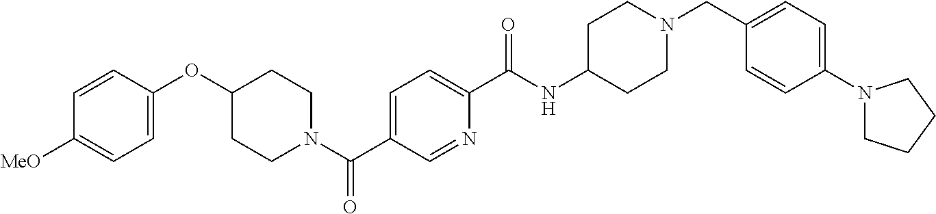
C1=C(OC2CCN(C(C3=CC=C(C(NC4CCN(CC5=CC=C(N6CCCC6)C=C5)CC4)=O)N=C3)=O)CC2)C=CC([MeO])=C1
